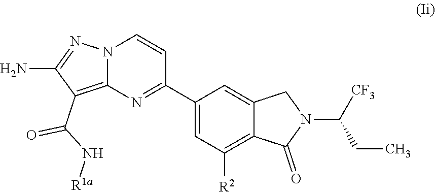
C1(C(=O)N[R1a])=C2N(N=C1N)C=CC(C1=CC([R2])=C3C(=C1)CN(C(CC)[CF3])C3=O)=N2
